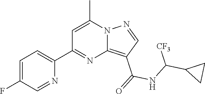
C12=C(C(=O)NC(C3CC3)[CF3])C=NN1C(C)=CC(C1=CC=C(F)C=N1)=N2
